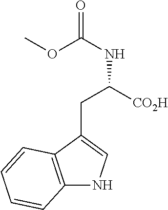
C1(CC(NC(=O)OC)[CO2H])=CNC2=C1C=CC=C2
